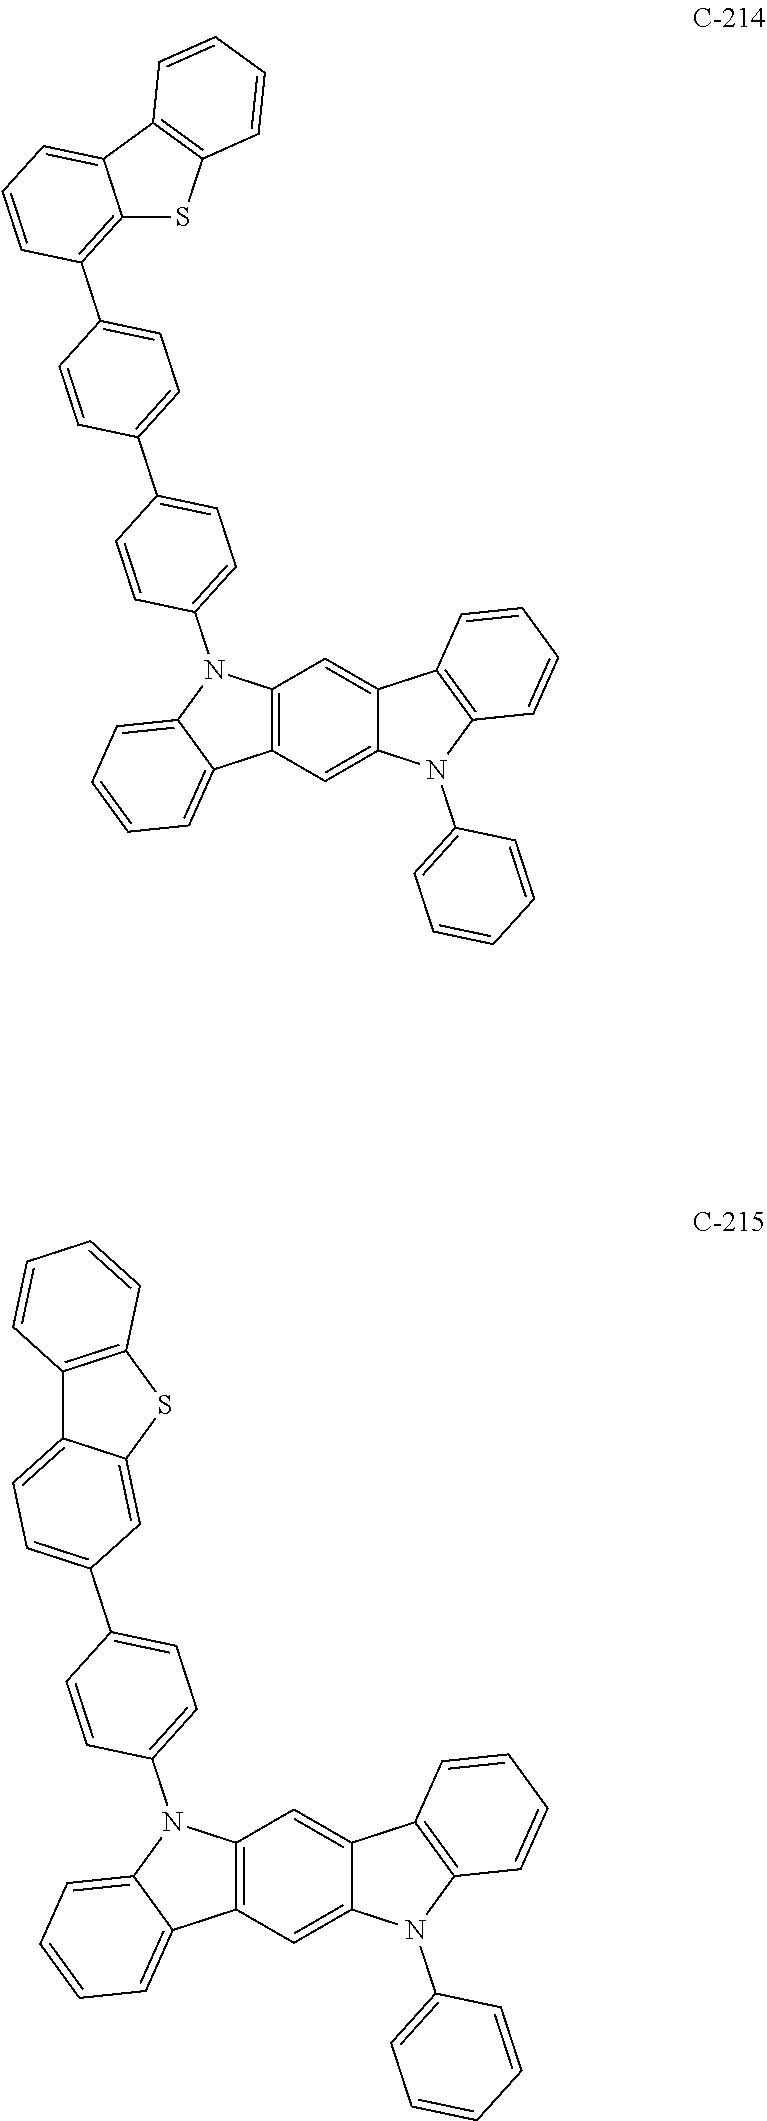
C12=C(C=C3C(=C1)C1=C(N3C3=CC=CC=C3)C=CC=C1)C1=CC=CC=C1N2C1=CC=C(C2=CC=C(C3=C4SC5=C(C4=CC=C3)C=CC=C5)C=C2)C=C1.C12=C(C=C3C(=C1)C1=C(N3C3=CC=CC=C3)C=CC=C1)C1=CC=CC=C1N2C1=CC=C(C2=CC=C3C4=C(SC3=C2)C=CC=C4)C=C1
